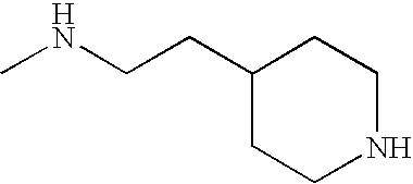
CNCCC1CCNCC1
